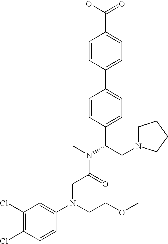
C1=CC(C2=CC=C(C(CN3CCCC3)N(C)C(=O)CN(C3=CC(Cl)=C(Cl)C=C3)CCOC)C=C2)=CC=C1C(=O)O
